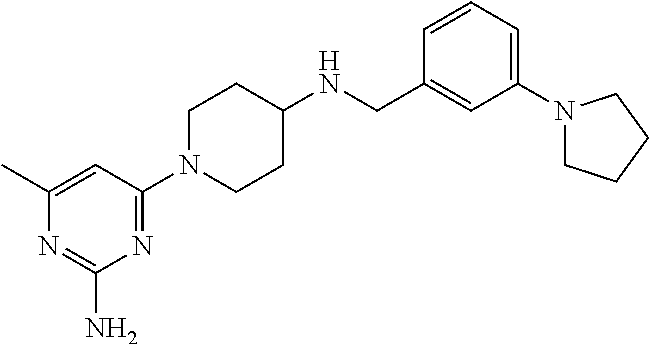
N1(C2=CC=CC(CNC3CCN(C4=NC(N)=NC(C)=C4)CC3)=C2)CCCC1
